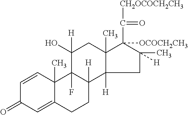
C1=CC2(C)C(=CC1=O)CCC1([H])C2(F)C(O)([H])CC2(C)C1([H])CC(C)([H])C2(C(=O)[CH2OCOCH2CH3])[OCOCH2CH3]
